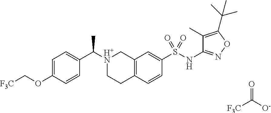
C1=C(OC[F3C])C=CC(C([H+N]2CCC3=C(C2)C=C(S(NC2=NOC(C(C)(C)C)=C2C)(=O)=O)C=C3)C)=C1.O=C([O-])[F3C]
